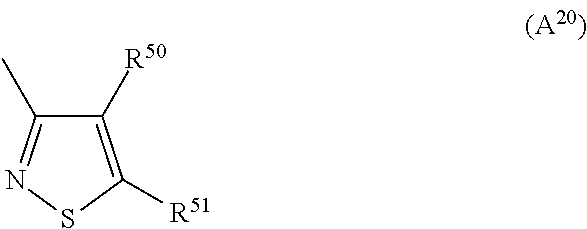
C1([R50])=C([R51])SN=C1C
